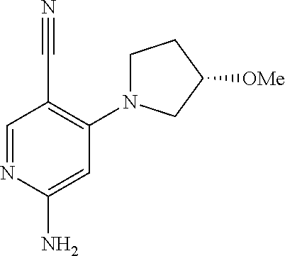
C1=NC(N)=CC(N2CCC([OMe])C2)=C1C#N
